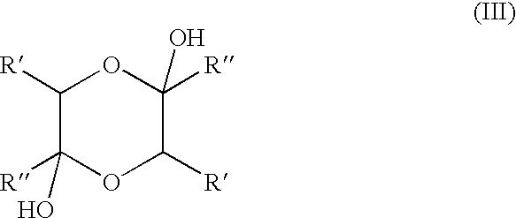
C1([R])OC([R])(O)C([R])OC1([R])O
